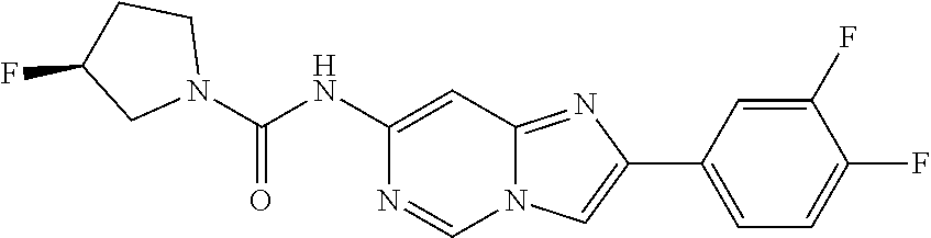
C12=NC(C3=CC=C(F)C(F)=C3)=CN1C=NC(NC(N1CCC(F)C1)=O)=C2
